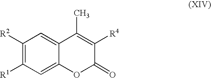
C1([R2])=C([R1])C=C2C(=C1)C(C)=C([R4])C(=O)O2
